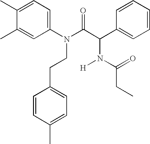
C1(C)=CC=C(N(C(C(C2=CC=CC=C2)N([H])C(CC)=O)=O)CCC2=CC=C(C)C=C2)C=C1C
